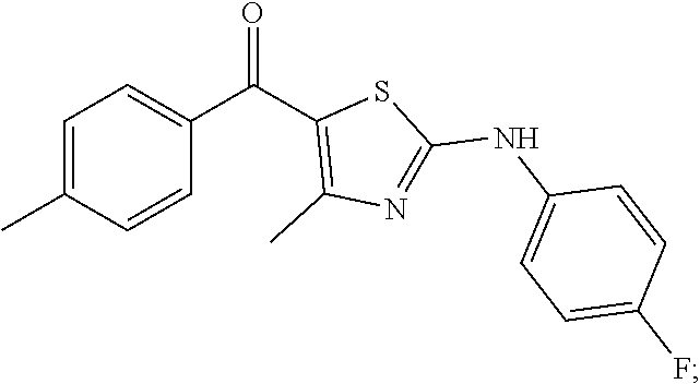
C1=C(C)C=CC(C(C2=C(C)N=C(NC3=CC=C(F)C=C3)S2)=O)=C1
